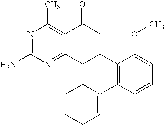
N1=C(N)N=C2C(=C1C)C(=O)CC(C1=C(C3=CCCCC3)C=CC=C1OC)C2
